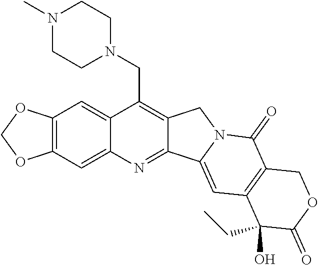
O1COC2=C1C=C1C(CN3CCN(C)CC3)=C3C(=NC1=C2)C1=CC2=C(C(=O)N1C3)COC(=O)C2(CC)O
